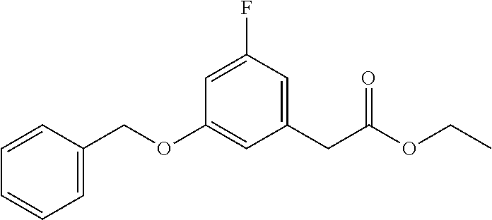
C1=CC(COC2=CC(CC(OCC)=O)=CC(F)=C2)=CC=C1
